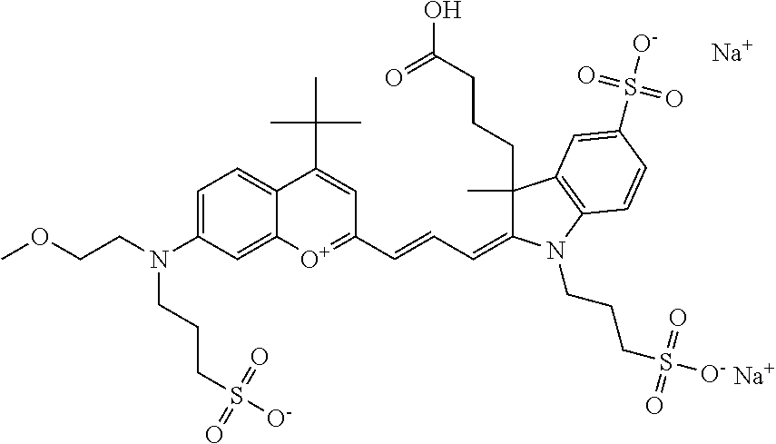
COCCN(CCCS([O-])(=O)=O)C1=CC=C2C(=C1)[O+]=C(C=CC=C1C(C)(CCCC(O)=O)C3=C(N1CCCS([O-])(=O)=O)C=CC(S([O-])(=O)=O)=C3)C=C2C(C)(C)C.[Na].[Na]
